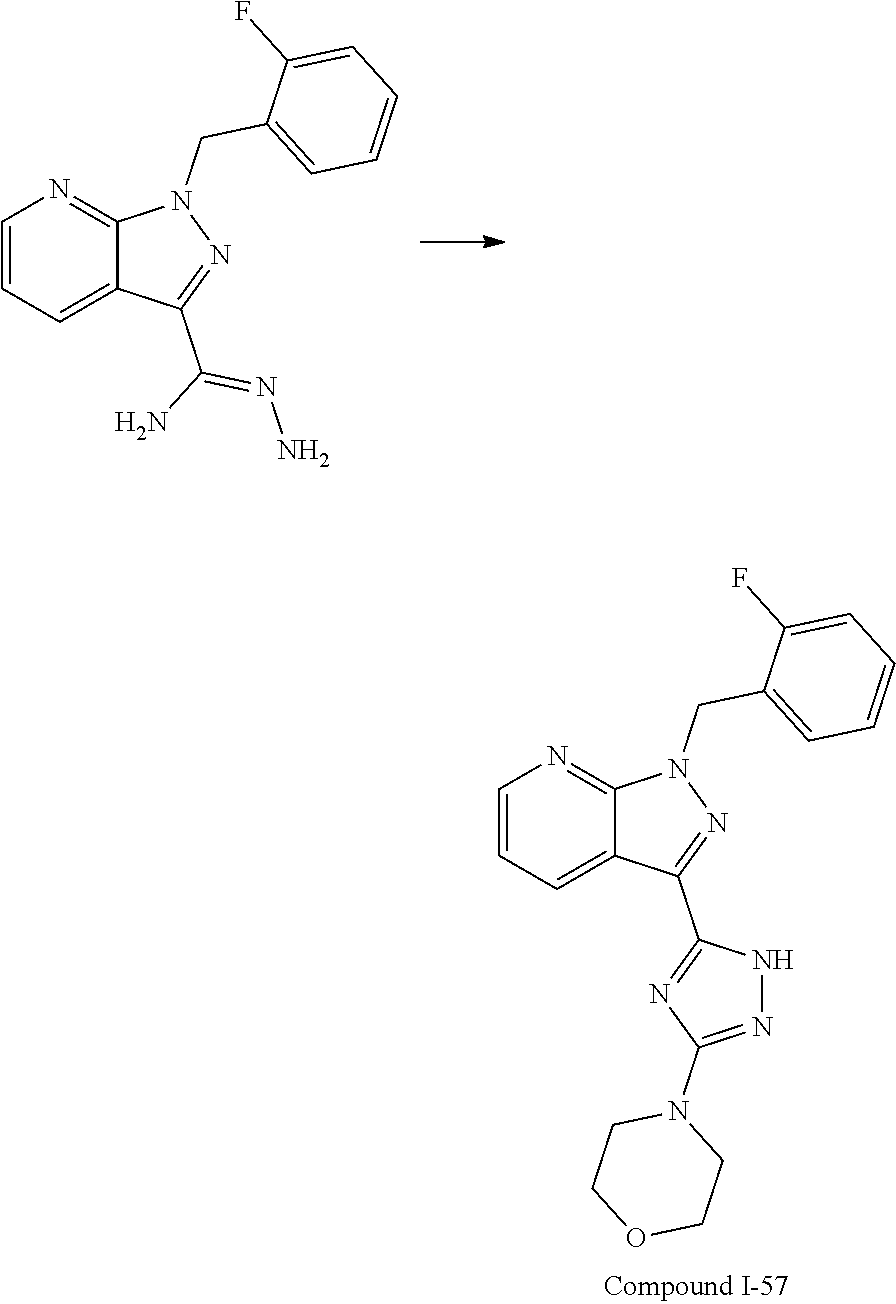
C1(CN2N=C(C3=NC(N4CCOCC4)=NN3)C3=CC=CN=C23)=CC=CC=C1F.C1(CN2N=C(C(N)=NN)C3=CC=CN=C23)=CC=CC=C1F
